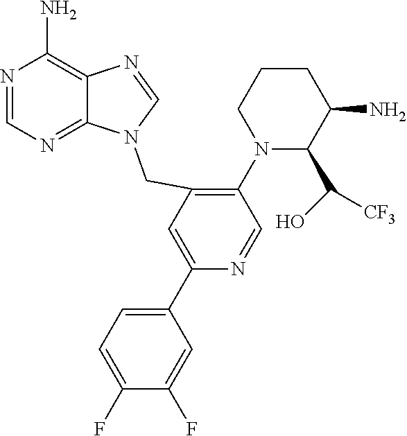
N1=CN(CC2=C(N3C(C([CF3])O)C(N)CCC3)C=NC(C3=CC=C(F)C(F)=C3)=C2)C2=NC=NC(N)=C12
